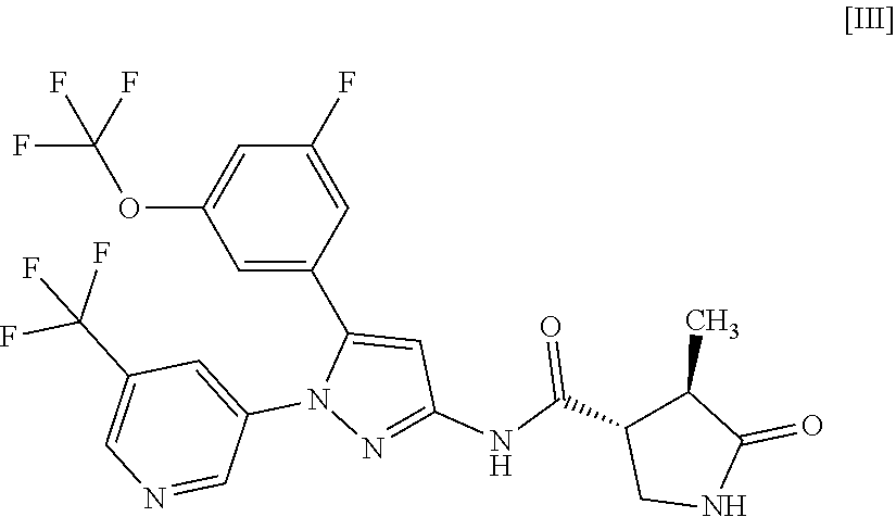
N1(C2=CC(C(F)(F)F)=CN=C2)N=C(NC(C2C(C)C(=O)NC2)=O)C=C1C1=CC(OC(F)(F)F)=CC(F)=C1
